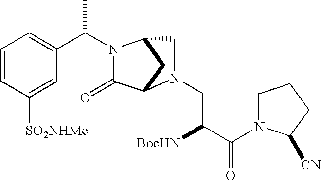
C1=CC([SO2NHMe])=CC(C(N2C(=O)C3CC2CN3CC([BocHN])C(=O)N2CCCC2[CN])C)=C1
